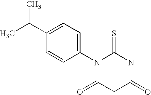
S=C1NC(=O)CC(=O)N1C1=CC=C(C(C)C)C=C1
